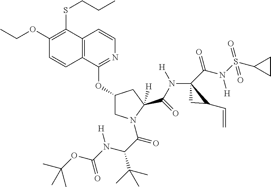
O(C1CN(C(=O)C(C(C)(C)C)N([H])C(OC(C)(C)C)=O)C(C(N(C2(C(N(S(C3CC3)(=O)=O)[H])=O)CC2C=C)[H])=O)([H])C1)C1=NC=CC2=C1C=CC(OCC)=C2SCCC
